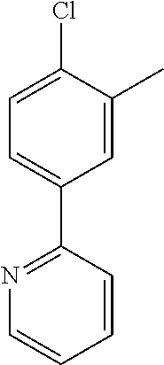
C1=C(C)C(Cl)=CC=C1C1=NC=CC=C1
